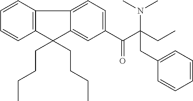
C1=CC2=C(C=C1)C1=CC=C(C(=O)C(CC)(N(C)C)CC3=CC=CC=C3)C=C1C2(CCCC)CCCC
